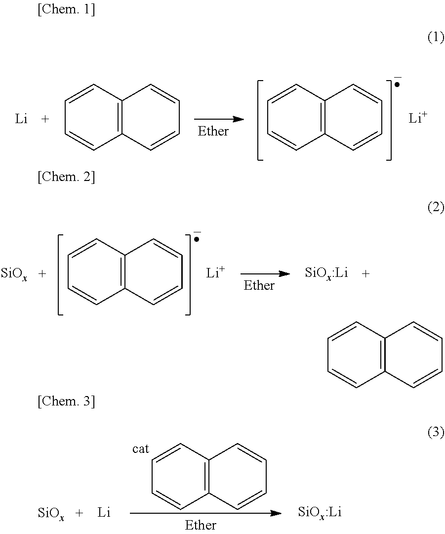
[Li].C12=C(C=CC=C1)C=CC=C2.C12=C(C=CC=C1)C=CC=C2.[Li].C12=C(C=CC=C1)C=CC=C2.[SiOx].C12=C(C=CC=C1)C=CC=C2.[Li].[SiOx].C12=C(C=CC=C1)C=CC=C2.[Li]
